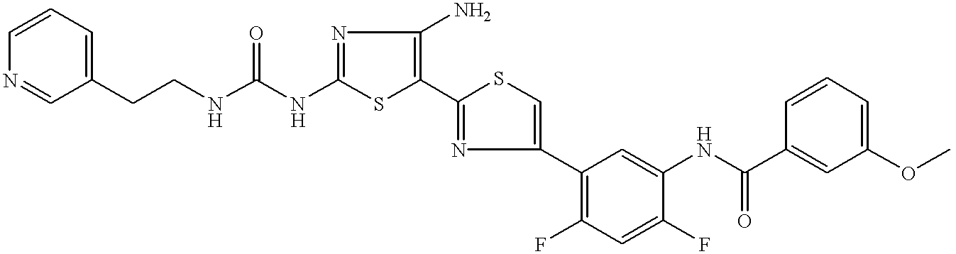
C1(NC(=O)NCCC2=CC=CN=C2)=NC(N)=C(C2=NC(C3=C(F)C=C(F)C(NC(C4=CC(OC)=CC=C4)=O)=C3)=CS2)S1
